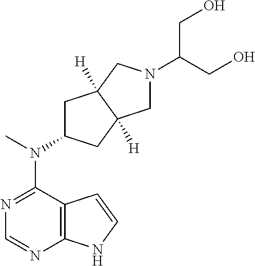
N1=C(N(C)C2CC3([H])C([H])(C2)CN(C(CO)CO)C3)C2=C(N=C1)NC=C2
